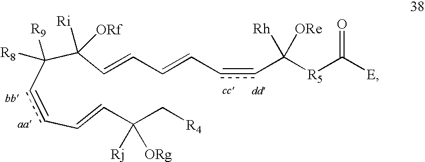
C(=CccC(C(C=CC=CccC([R5]C([E])=O)([Rh])[ORe])([Ri])[ORf])([R9])[R8])C([ORg])(C[R4])[Rj]
